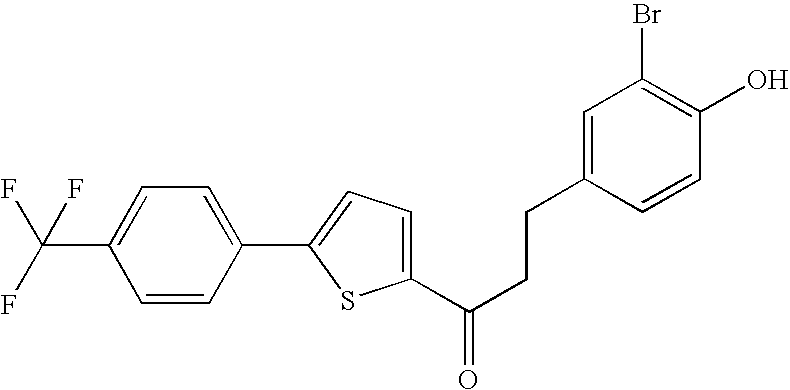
FC(F)(C1=CC=C(C2=CC=C(C(=O)CCC3=CC(Br)=C(O)C=C3)S2)C=C1)F
